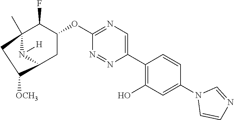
C12(C)C(F)C(OC3=NC=C(C4=C(O)C=C(N5C=CN=C5)C=C4)N=N3)CC(N1[H])C([OCH3])C2
